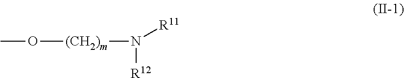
N([R12])([R11])[(CH2)m]OC
